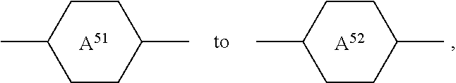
C1CC(C)CCC1C.[A51].CC1CCC(C)CC1.[A52]
